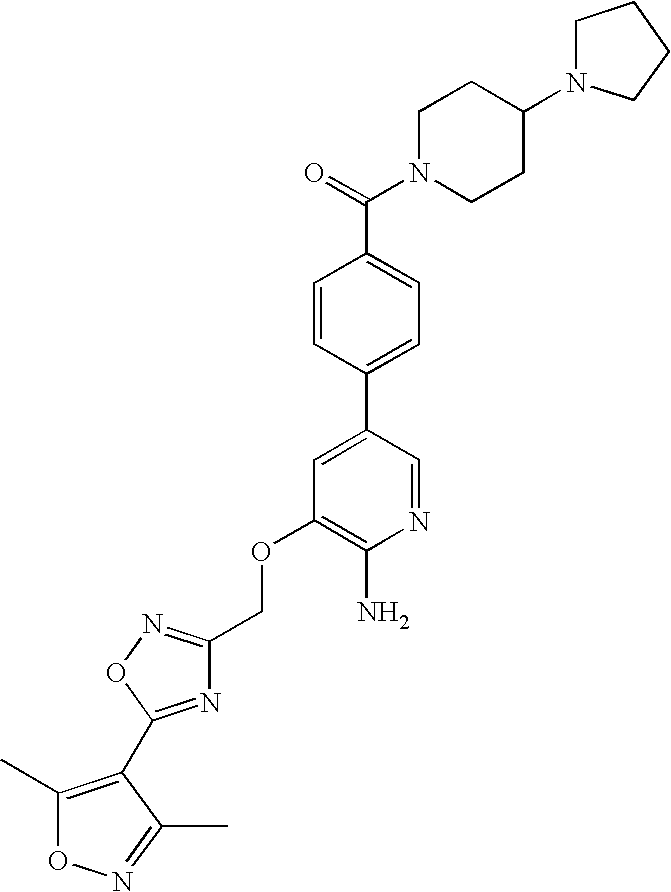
C(OC1=C(N)N=CC(C2=CC=C(C(=O)N3CCC(N4CCCC4)CC3)C=C2)=C1)C1=NOC(C2=C(C)ON=C2C)=N1
